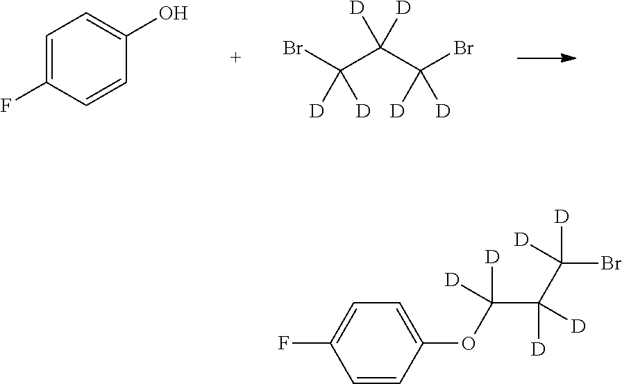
C1=C(F)C=CC(O)=C1.BrC(C(C(Br)([D])[D])([D])[D])([D])[D].C1=CC(OC(C(C(Br)([D])[D])([D])[D])([D])[D])=CC=C1F
